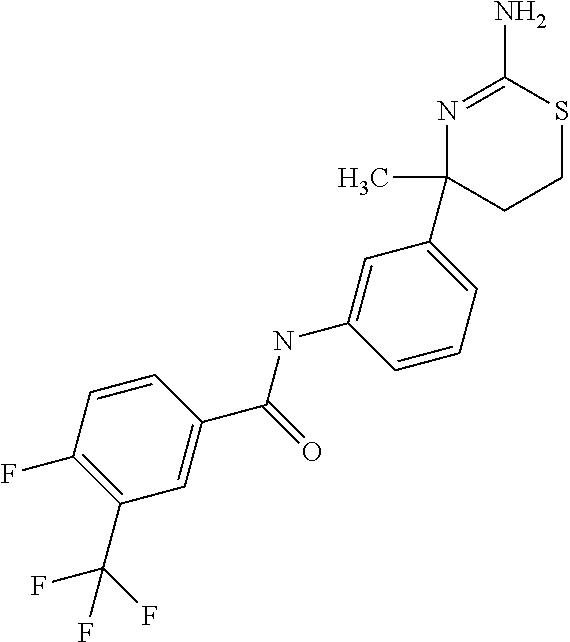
N1=C(N)SCCC1(C)C1=CC=CC(NC(=O)C2=CC(C(F)(F)F)=C(F)C=C2)=C1
